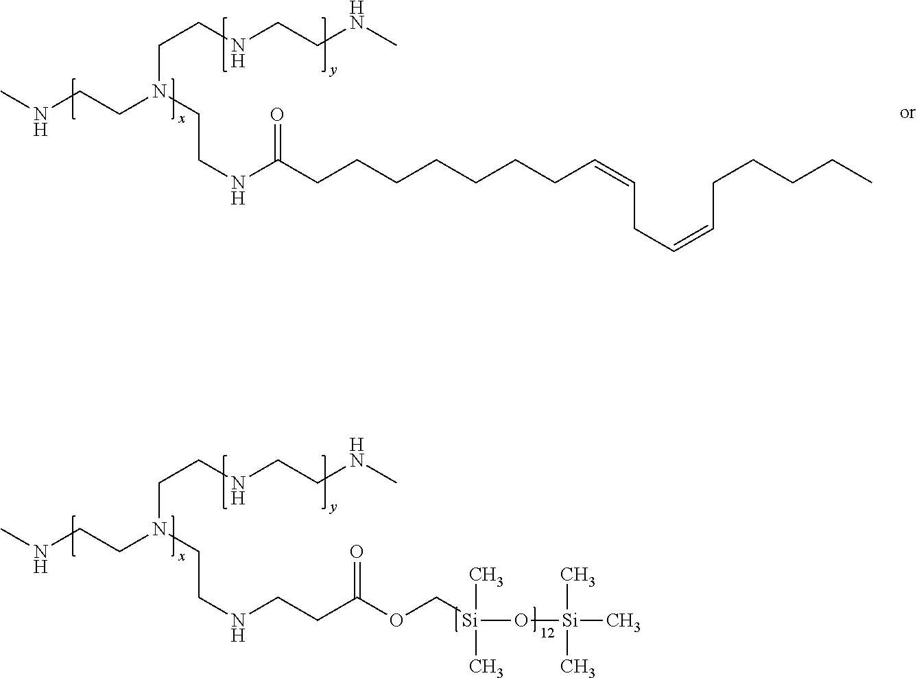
CNCCN(CCNC(CCCCCCCC=CCC=CCCCCC)=O)CCNCCNC.CNCCN(CCNCCC(OC[Si](O[Si](C)(C)C)(C)C)=O)CCNCCNC
